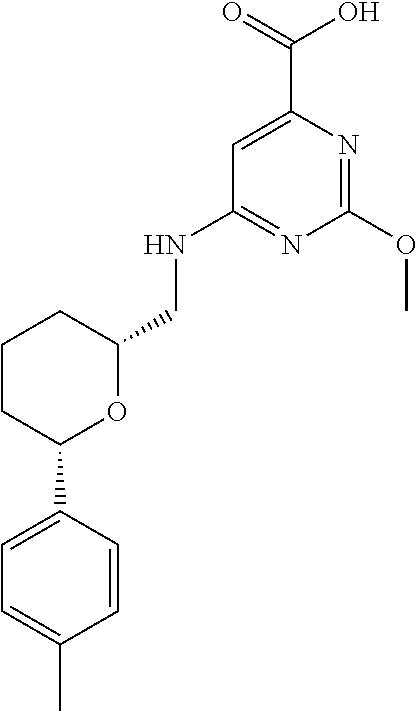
C1CC(C2=CC=C(C)C=C2)OC(CNC2=NC(OC)=NC(C(=O)O)=C2)C1
